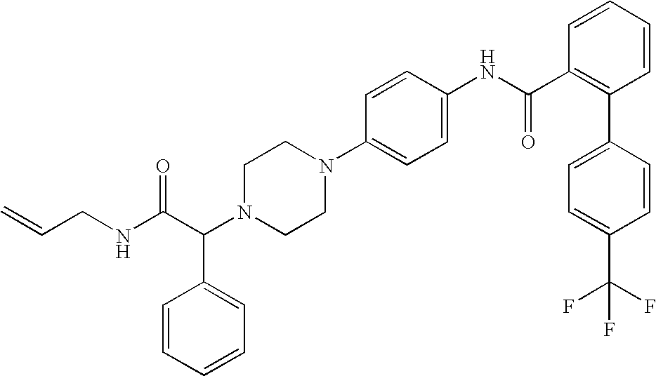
C=CCNC(C(N1CCN(C2=CC=C(NC(C3=C(C4=CC=C(C(F)(F)F)C=C4)C=CC=C3)=O)C=C2)CC1)C1=CC=CC=C1)=O
